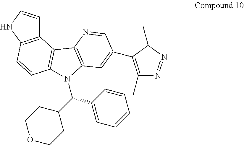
C(C1CCOCC1)(C1=CC=CC=C1)N1C2=C(C3=C(NC=C3)C=C2)C2=C1C=C(C1=C(C)N=NC1C)C=N2
